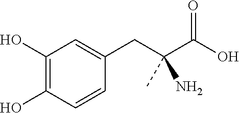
C1(O)=C(O)C=CC(CC(C(O)=O)(N)C)=C1
